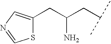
S1C(CC(N)CC(C)C)=CN=C1
